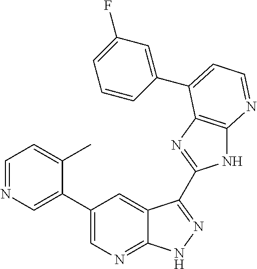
C1=NC=C(C2=CN=C3C(=C2)C(C2=NC4=C(N2)N=CC=C4C2=CC(F)=CC=C2)=NN3)C(C)=C1
